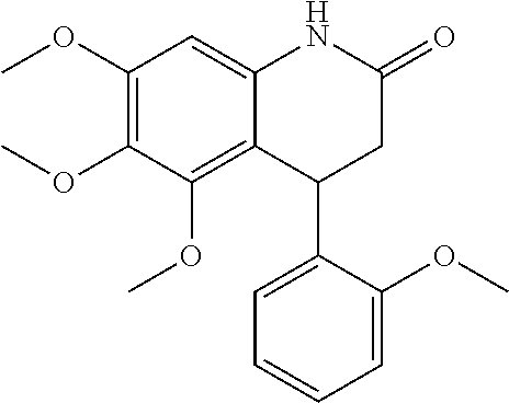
C1(OC)=C(OC)C(OC)=C2C(=C1)NC(=O)CC2C1=CC=CC=C1OC
